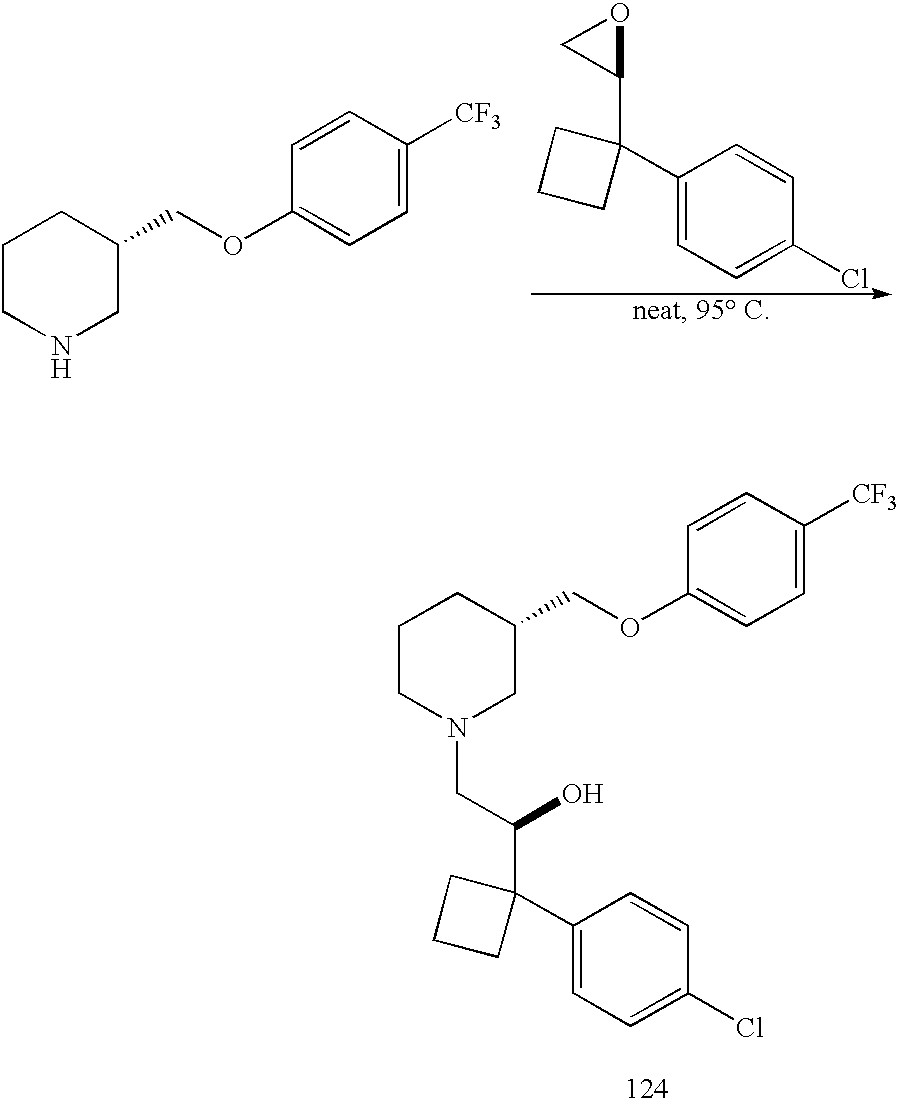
C1(C2(C(CN3CC(COC4=CC=C([CF3])C=C4)CCC3)O)CCC2)=CC=C(Cl)C=C1.C1(C2(C3OC3)CCC2)=CC=C(Cl)C=C1.N1CC(COC2=CC=C([CF3])C=C2)CCC1
